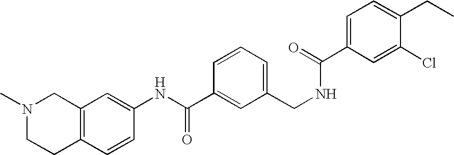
N1(C)CCC2=C(C1)C=C(NC(C1=CC(CNC(C3=CC=C(CC)C(Cl)=C3)=O)=CC=C1)=O)C=C2
